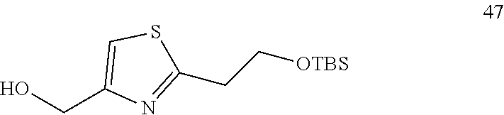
C(C1=CSC(CC[OTBS])=N1)O
